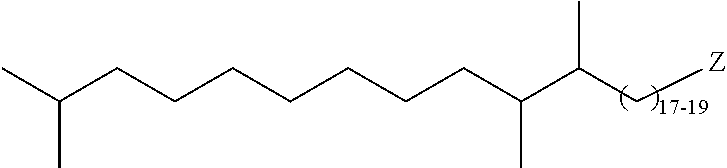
C(CCCCCC(C(C[Z])C)C)CC(C)C
